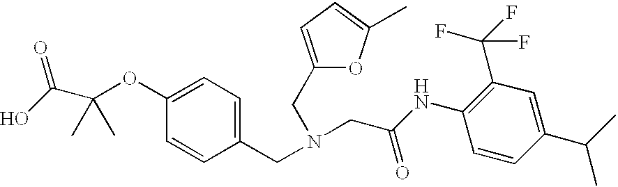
C1(CN(CC(NC2=C(C(F)(F)F)C=C(C(C)C)C=C2)=O)CC2=CC=C(C)O2)=CC=C(OC(C(O)=O)(C)C)C=C1
